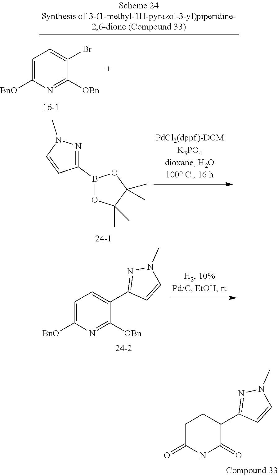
C1(C2=CC=C([BnO])N=C2[OBn])=NN(C)C=C1.C1(C2CCC(=O)NC2=O)=NN(C)C=C1.C1=C([BnO])N=C([OBn])C(Br)=C1.C1(B2OC(C)(C)C(C)(C)O2)=NN(C)C=C1
